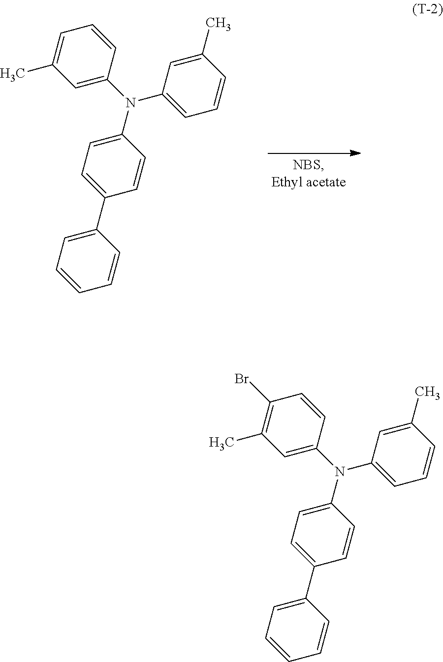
C1(C)=CC(N(C2=CC(C)=CC=C2)C2=CC=C(C3=CC=CC=C3)C=C2)=CC=C1.C1(C)=CC(N(C2=CC(C)=C(Br)C=C2)C2=CC=C(C3=CC=CC=C3)C=C2)=CC=C1
